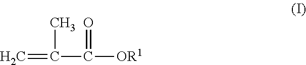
C=C(C)C([OR1])=O
